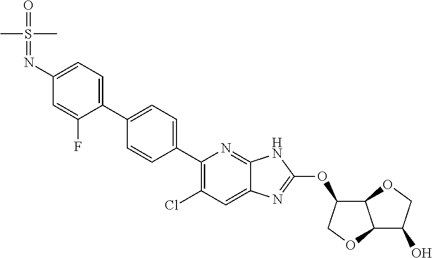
C1(N=S(=O)(C)C)=CC=C(C2=CC=C(C3=C(Cl)C=C4C(=N3)NC(OC3C5C(C(O)CO5)OC3)=N4)C=C2)C(F)=C1
